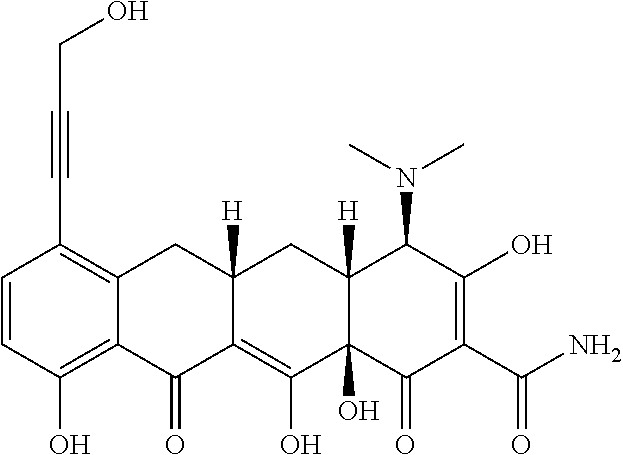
C1=CC(O)=C2C(=C1C#CCO)CC1([H])C(=C(O)C3(O)C([H])(C1)C(N(C)C)C(O)=C(C(N)=O)C3=O)C2=O
